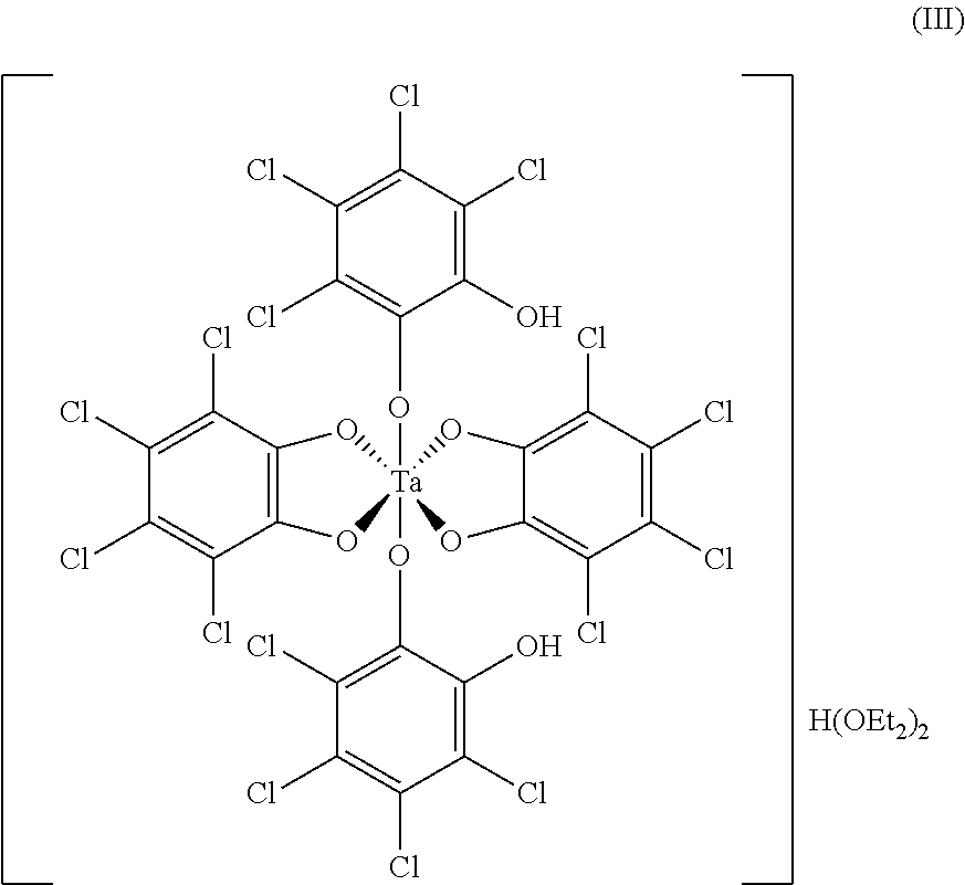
C1(Cl)=C(Cl)C2=C(C(Cl)=C1Cl)O[Ta]1(OC3=C(Cl)C(Cl)=C(Cl)C(Cl)=C3O)(O(C)C3=C(Cl)C(Cl)=C(Cl)C(Cl)=C3O)(O2)OC2=C(Cl)C(Cl)=C(Cl)C(Cl)=C2O1
